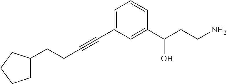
C(CC#CC1=CC=CC(C(CCN)O)=C1)C1CCCC1
